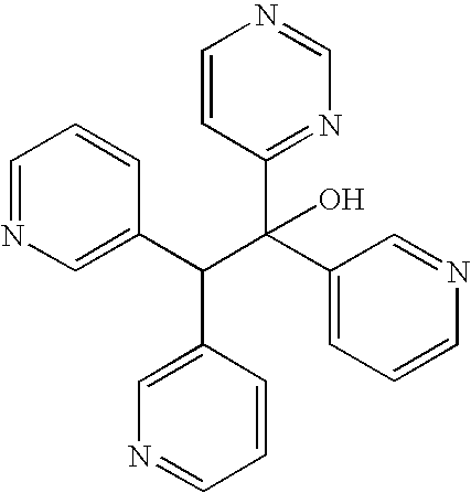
C1=CC(C(C2=CC=CN=C2)(C(C2=CN=CC=C2)C2=CN=CC=C2)O)=NC=N1
